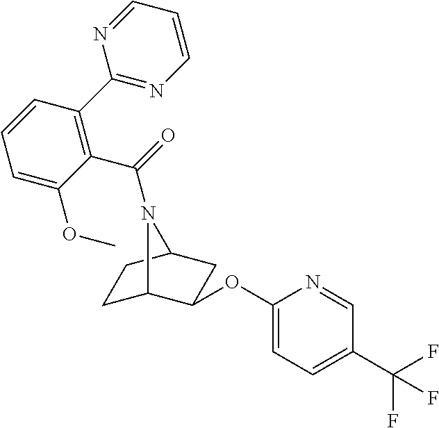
C1C2C(OC3=CC=C(C(F)(F)F)C=N3)CC(C1)N2C(=O)C1=C(C2=NC=CC=N2)C=CC=C1OC
